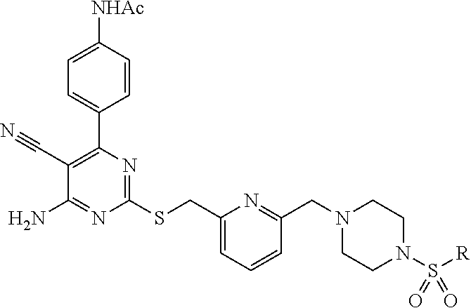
C1(SCC2=CC=CC(CN3CCN(S([R])(=O)=O)CC3)=N2)=NC(C2=CC=C([NHAc])C=C2)=C(C#N)C(N)=N1
